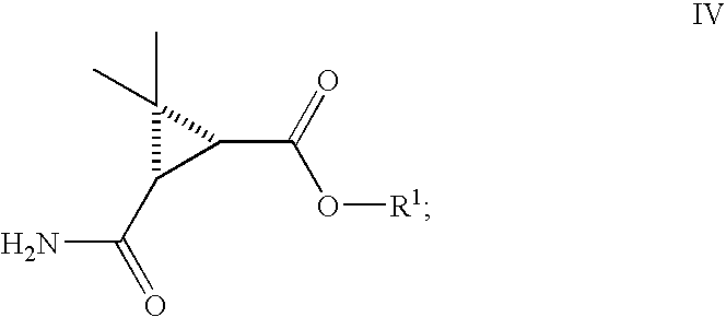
NC(=O)C1C(C(=O)O[R1])C1(C)C
